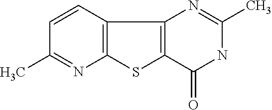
C12=C(C=CC(C)=N1)C1=C(S2)C(=O)NC(C)=N1
